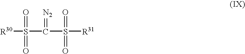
[R30]S(C(=[N2])S(=O)(=O)[R31])(=O)=O
